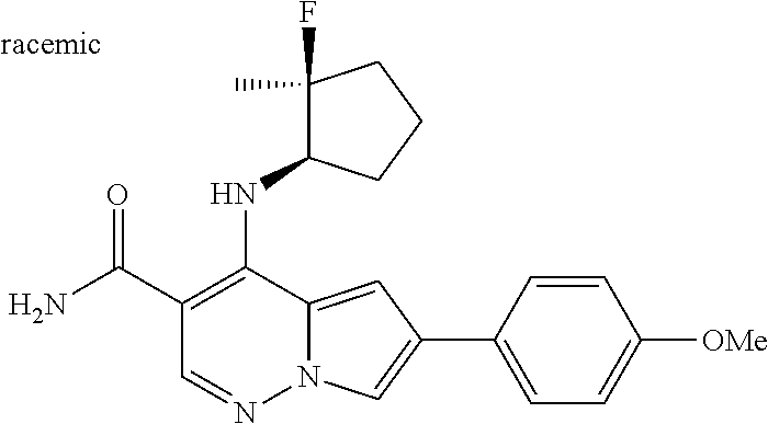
O=C(C1=C(NC2C(F)(C)CCC2)C2=CC(C3=CC=C([OMe])C=C3)=CN2N=C1)N
